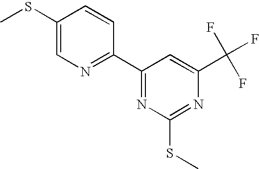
C1(SC)=CN=C(C2=NC(SC)=NC(C(F)(F)F)=C2)C=C1
